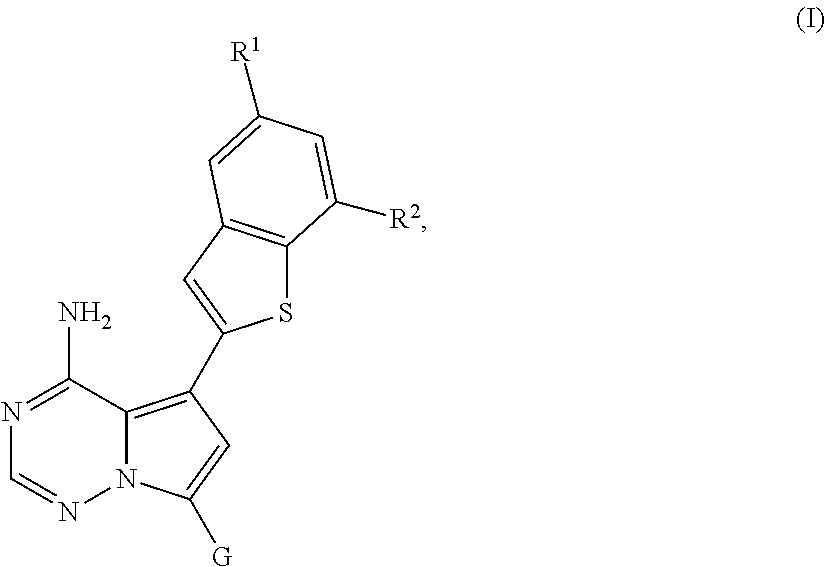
N12C(=C(C3=CC4=C(S3)C([R2])=CC([R1])=C4)C=C1[G])C(N)=NC=N2
